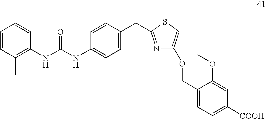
C1=CC(C)=C(NC(NC2=CC=C(CC3=NC(OCC4=CC=C([COOH])C=C4OC)=CS3)C=C2)=O)C=C1
